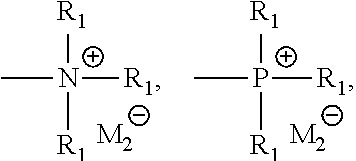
C[N+]([R1])([R1])[R1].[M2].C[P+]([R1])([R1])[R1].[M2]
